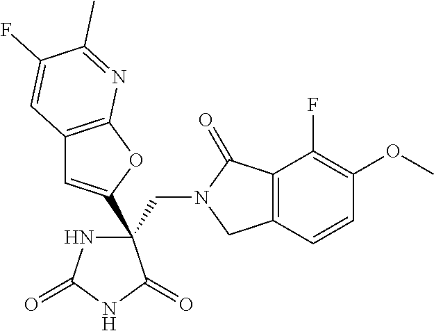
C(C1(C2=CC3=C(O2)N=C(C)C(F)=C3)NC(=O)NC1=O)N1CC2=C(C1=O)C(F)=C(OC)C=C2
